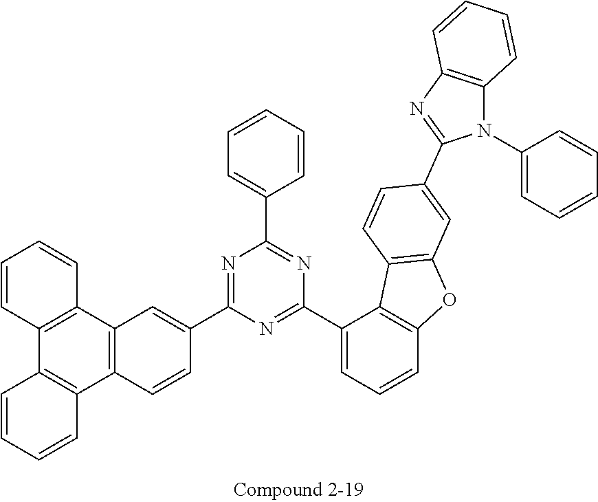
N1=C(C2=CC3=C(C=C2)C2=C(C4=C3C=CC=C4)C=CC=C2)N=C(C2=CC=CC3=C2C2=C(O3)C=C(C3=NC4=C(N3C3=CC=CC=C3)C=CC=C4)C=C2)N=C1C1=CC=CC=C1
